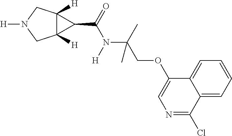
C12([H])C([H])(CN([H])C1)C2C(N(C(COC1=CN=C(Cl)C2=CC=CC=C12)(C)C)[H])=O
